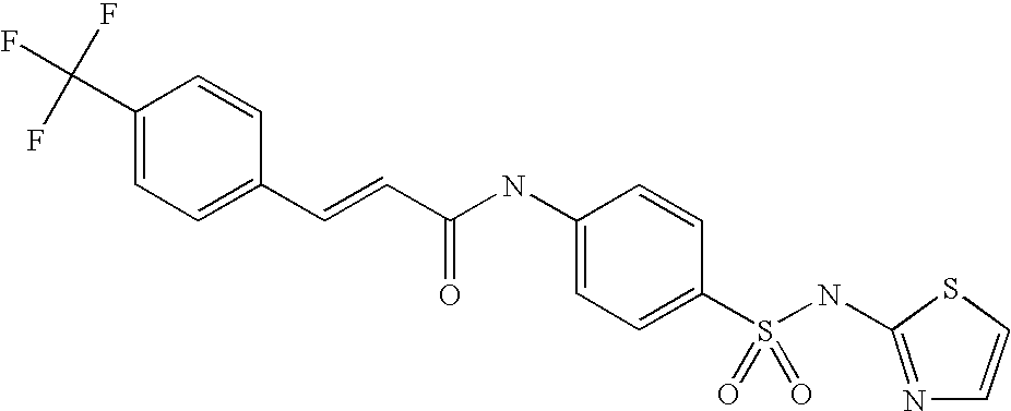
C1(C=CC(NC2=CC=C(S(NC3=NC=CS3)(=O)=O)C=C2)=O)=CC=C(C(F)(F)F)C=C1
